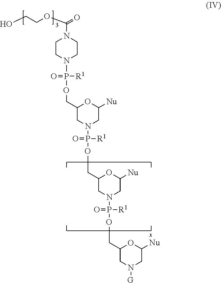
C1CN(P(=O)([R1])OCC2CN(P(=O)([R1])OCC3CN(P([R1])(=O)OCC4CN([G])CC([Nu])O4)CC([Nu])O3)CC([Nu])O2)CCN1C(OCCO)=O
